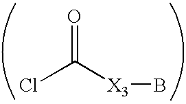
ClC([X3]B)=O
